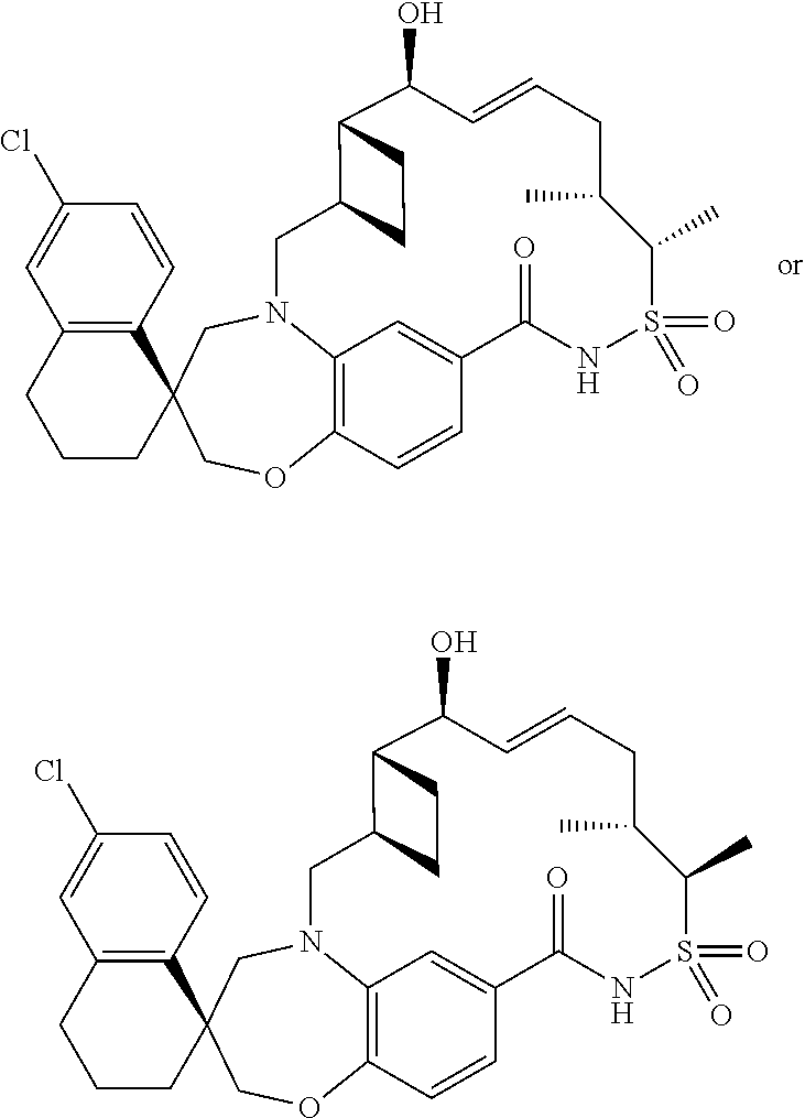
C12=C3N(CC4(CO1)C1=C(CCC4)C=C(Cl)C=C1)CC1C(C(O)C=CCC(C)C(C)S(=O)(=O)NC(=O)C(=C3)C=C2)CC1.C12=C3N(CC4(CO1)C1=C(CCC4)C=C(Cl)C=C1)CC1C(C(O)C=CCC(C)C(C)S(=O)(=O)NC(=O)C(=C3)C=C2)CC1
